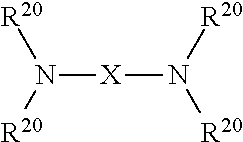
[X](N([R20])[R20])N([R20])[R20]
